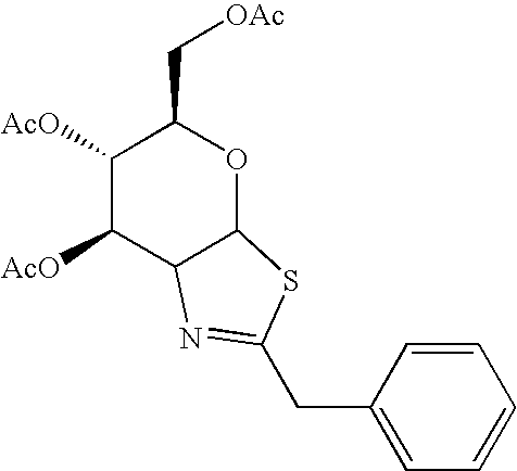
C1([AcO])C([AcO])C2C(OC1C[OAc])SC(CC1=CC=CC=C1)=N2
